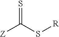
S=C(S[R])[Z]
